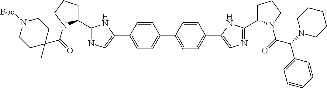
O=C(N1C(C2=NC=C(C3=CC=C(C4=CC=C(C5=CN=C(C6CCCN6C(C(C6=CC=CC=C6)N6CCCCC6)=O)N5)C=C4)C=C3)N2)CCC1)C1(C)CCN([Boc])CC1
